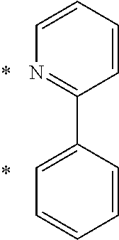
C1=CC=CC(C2=CC=CC=C2)=N1.*.*
